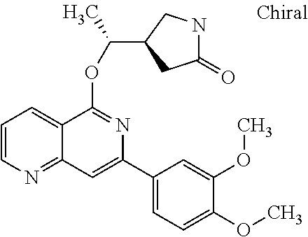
CC(OC1=NC(C2=CC=C(OC)C(OC)=C2)=CC2=NC=CC=C12)C1CC(=O)NC1
